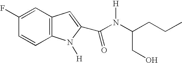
C12=C(C=CC(F)=C1)N([H])C(C(N(C(CCC)CO)[H])=O)=C2
